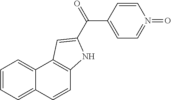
C1=CC2=CC=CC=C2C2=C1NC(C(=O)C1=CC=N(=O)C=C1)=C2
